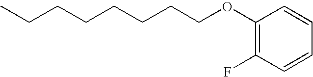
C1(OCCCCCCCC)=C(F)C=CC=C1
